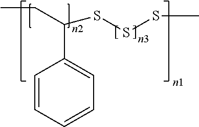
C1=CC=CC=C1C(CC)SSSC
